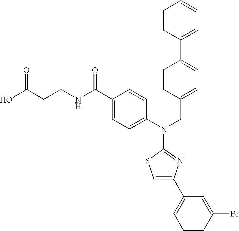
OC(CCNC(C1=CC=C(N(CC2=CC=C(C3=CC=CC=C3)C=C2)C2=NC(C3=CC=CC(Br)=C3)=CS2)C=C1)=O)=O
